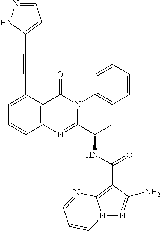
C1(C#CC2=CC=NN2)=CC=CC2=C1C(=O)N(C1=CC=CC=C1)C(C(C)NC(C1=C3N(N=C1[NH2])C=CC=N3)=O)=N2
